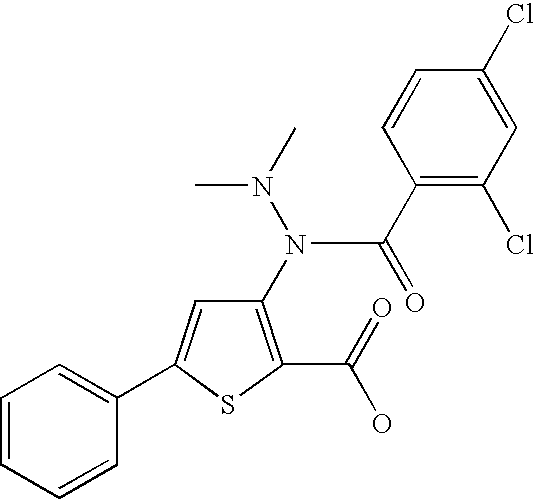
C1=CC=CC(C2=CC(N(N(C)C)C(C3=C(Cl)C=C(Cl)C=C3)=O)=C(C(=O)O)S2)=C1
